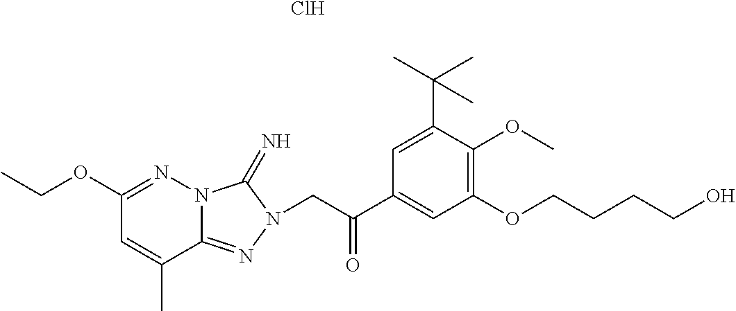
N12C(=NN(CC(C3=CC(OCCCCO)=C(OC)C(C(C)(C)C)=C3)=O)C1=N)C(C)=CC(OCC)=N2.Cl
